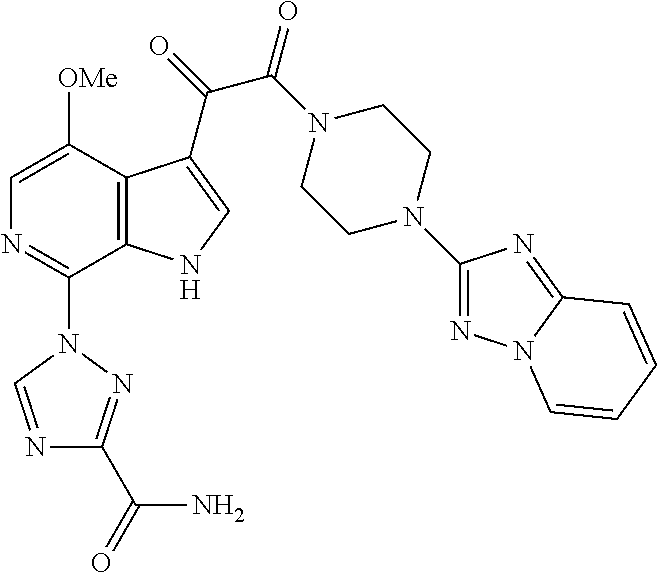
C1=C([OMe])C2=C(C(N3C=NC(C(=O)N)=N3)=N1)NC=C2C(C(=O)N1CCN(C2=NN3C(=N2)C=CC=C3)CC1)=O
